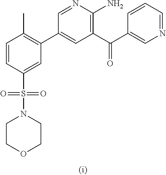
C1=CC(S(=O)(N2CCOCC2)=O)=CC(C2=CC(C(C3=CN=CC=C3)=O)=C(N)N=C2)=C1C
